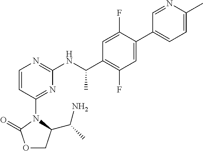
C1=C(C2=CC=C(C)N=C2)C(F)=CC(C(NC2=NC=CC(N3C(C(C)N)COC3=O)=N2)C)=C1F
